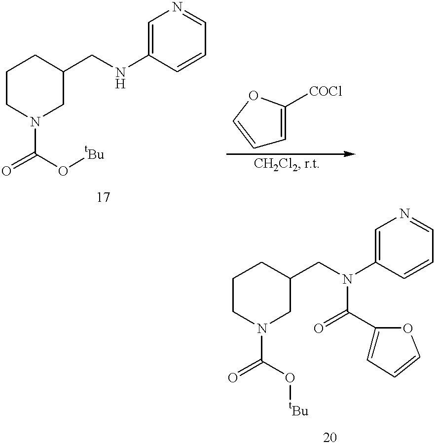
C1CN(C(=O)O[tBu])CC(CNC2=CN=CC=C2)C1.C1=COC([COCl])=C1.C1CN(C(=O)O[tBu])CC(CN(C2=CN=CC=C2)C(=O)C2=CC=CO2)C1
